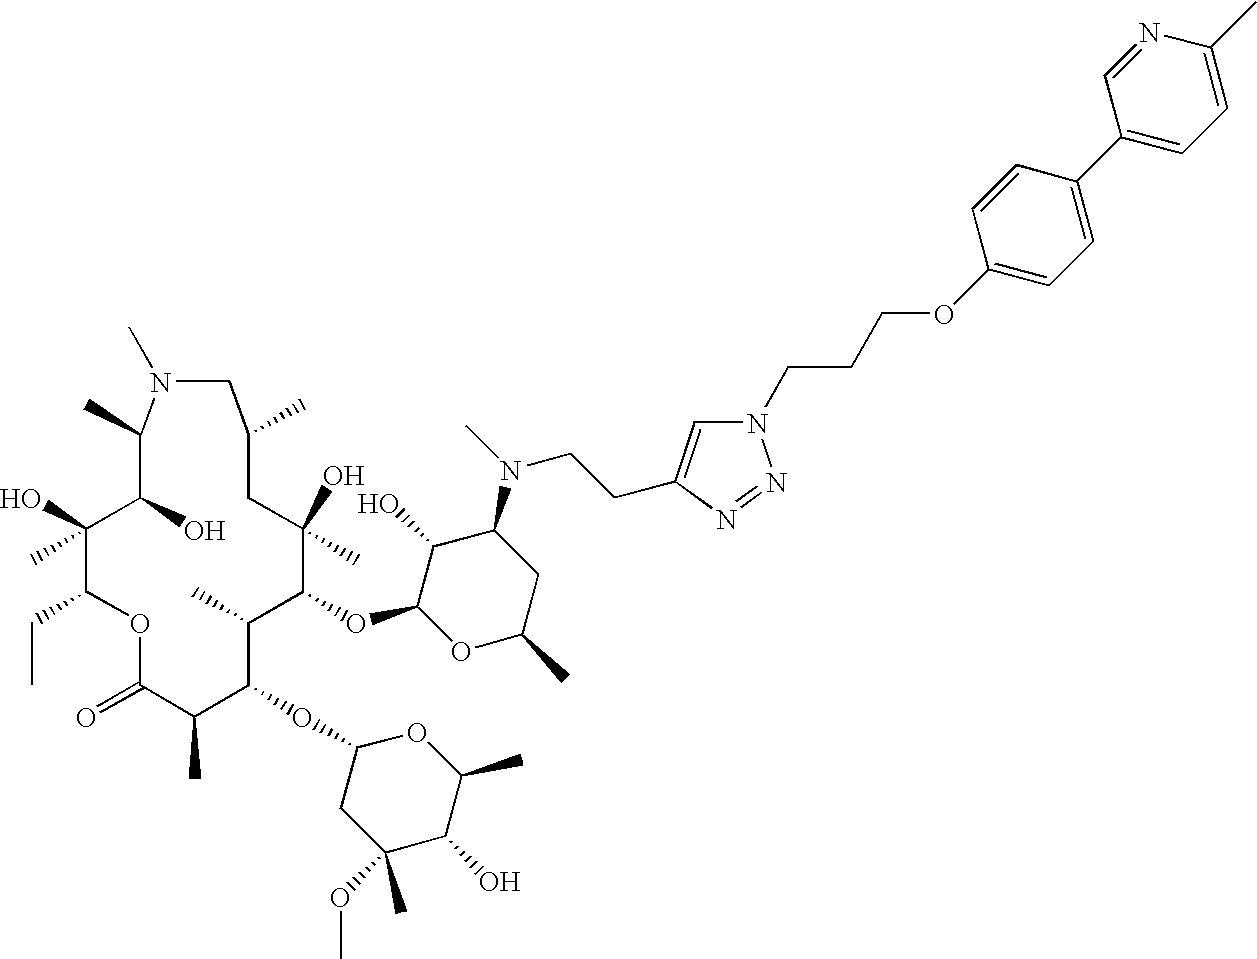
C1(O)(C)C(CC)OC(=O)C(C)C(OC2CC(OC)(C)C(O)C(C)O2)C(C)C(OC2C(O)C(N(CCC3=CN(CCCOC4=CC=C(C5=CC=C(C)N=C5)C=C4)N=N3)C)CC(C)O2)C(C)(O)CC(C)CN(C)C(C)C1O
